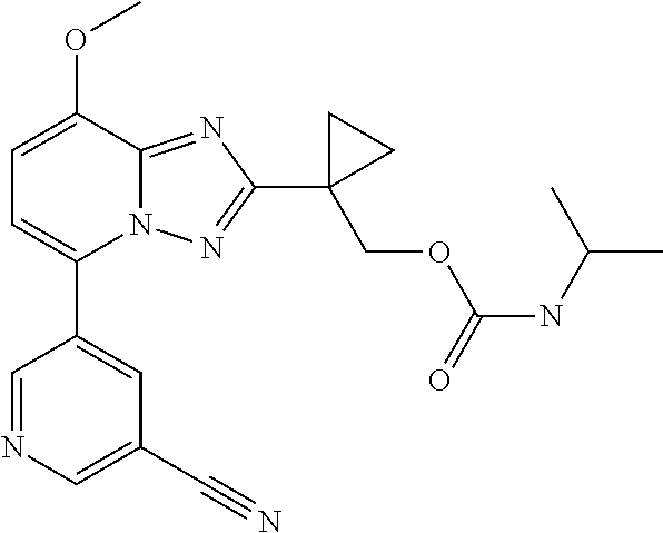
C1=C(C2=CC(C#N)=CN=C2)N2C(=NC(C3(COC(NC(C)C)=O)CC3)=N2)C(OC)=C1
